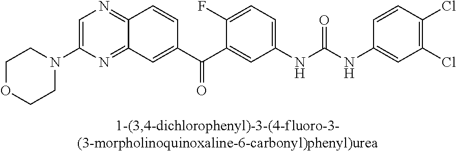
C1=C(N2CCOCC2)N=C2C(=N1)C=CC(C(C1=CC(NC(NC3=CC(Cl)=C(Cl)C=C3)=O)=CC=C1F)=O)=C2
